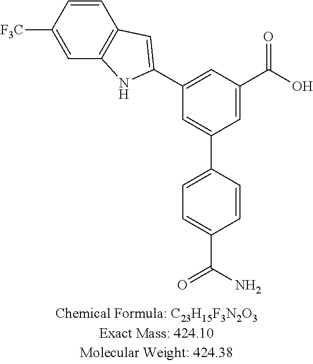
C1=CC(C2=CC(C3=CC4=C(N3)C=C([F3C])C=C4)=CC(C(O)=O)=C2)=CC=C1C(=O)N
